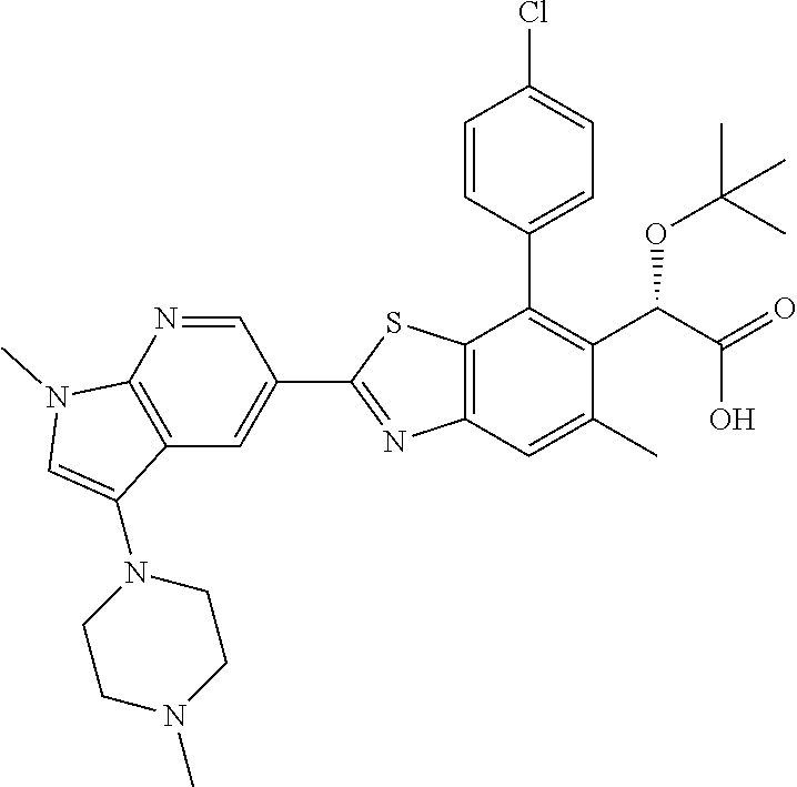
C1(C2=CC3=C(N=C2)N(C)C=C3N2CCN(C)CC2)=NC2=C(S1)C(C1=CC=C(Cl)C=C1)=C(C(OC(C)(C)C)C(O)=O)C(C)=C2
